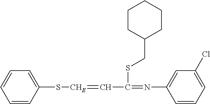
C1=CC(S[CHE]=CC(=NC2=CC(Cl)=CC=C2)SCC2CCCCC2)=CC=C1
